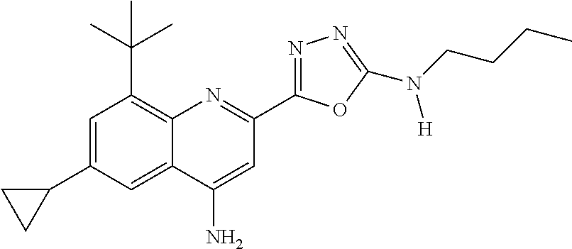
C1=C(C2CC2)C=C2C(=C1C(C)(C)C)N=C(C1=NN=C(N(CCCC)[H])O1)C=C2N
